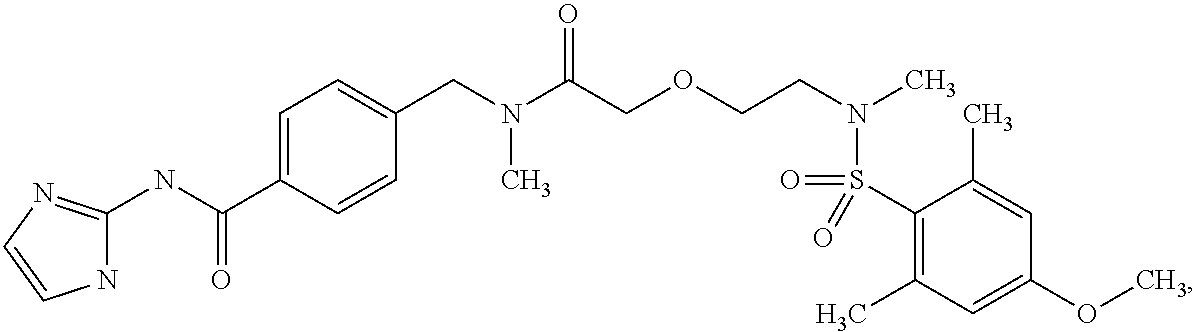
C(C1=CC=C(CN(C(COCCN(C)S(=O)(=O)C2=C(C)C=C(OC)C=C2C)=O)C)C=C1)(NC1=NC=CN1)=O
